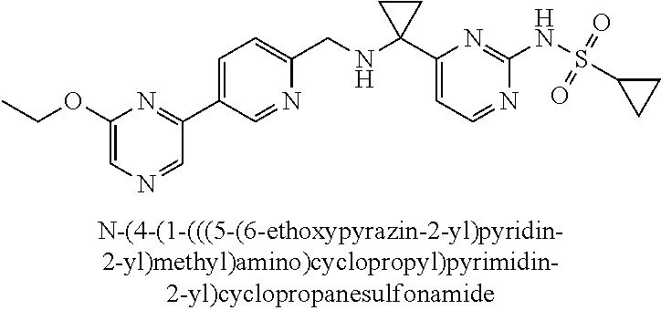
N1=CC=C(C2(NCC3=CC=C(C4=NC(OCC)=CN=C4)C=N3)CC2)N=C1NS(=O)(=O)C1CC1
